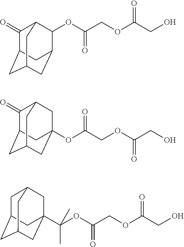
C1(=O)C2CC3CC(C2)C(OC(COC(CO)=O)=O)C1C3.C1(=O)C2CC3CC(OC(COC(CO)=O)=O)(C2)CC1C3.C1C2CC3CC(C(OC(COC(CO)=O)=O)(C)C)(C2)CC1C3
